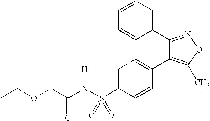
C1=C(S(N(C(COCC)=O)[H])(=O)=O)C=CC(C2=C(C)ON=C2C2=CC=CC=C2)=C1
